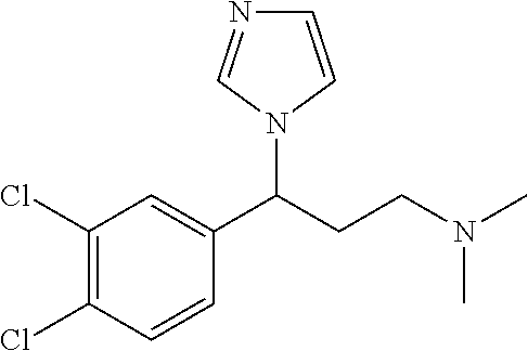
C1(Cl)=C(Cl)C=CC(C(CCN(C)C)N2C=CN=C2)=C1
